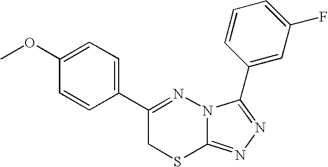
C1=CC(C2=NN3C(=NN=C3C3=CC(F)=CC=C3)SC2)=CC=C1OC
